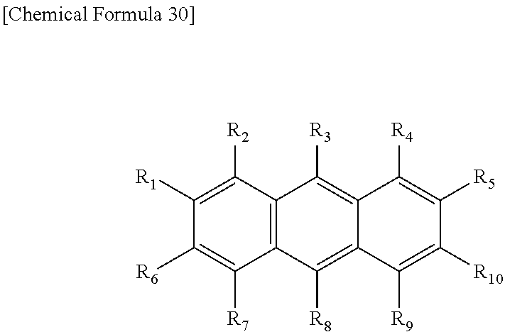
C1([R6])=C([R7])C2=C(C([R2])=C1[R1])C([R3])=C1C(=C2[R8])C([R9])=C([R10])C([R5])=C1[R4]
